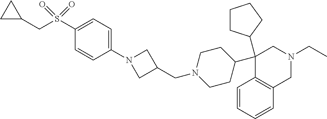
C1(C2CCCC2)(C2CCN(CC3CN(C4=CC=C(S(=O)(=O)CC5CC5)C=C4)C3)CC2)C2=C(CN(CC)C1)C=CC=C2
